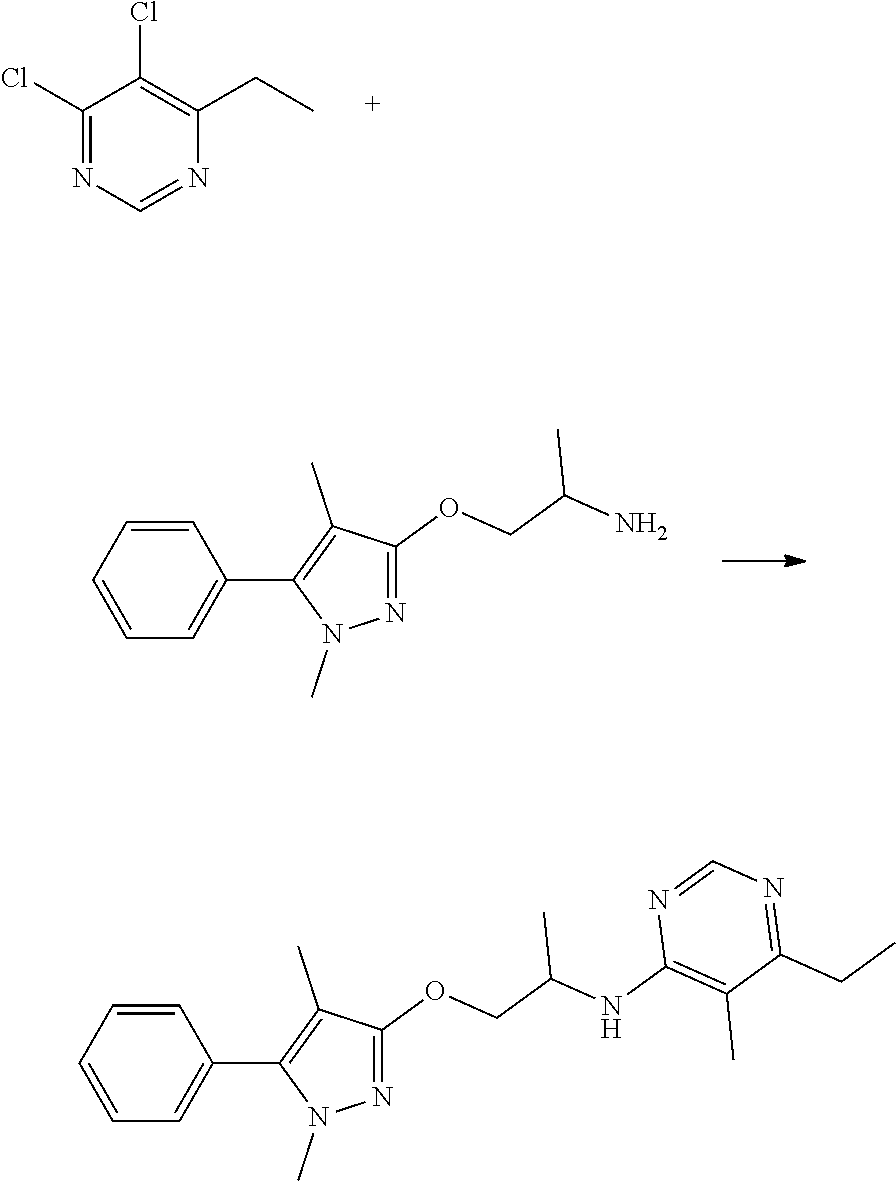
C1(Cl)=NC=NC(CC)=C1Cl.C1=CC=C(C2=C(C)C(OCC(N)C)=NN2C)C=C1.C1=CC=C(C2=C(C)C(OCC(NC3=C(C)C(CC)=NC=N3)C)=NN2C)C=C1
